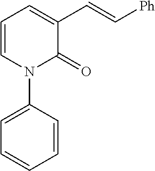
C1=CC=C(C=C[Ph])C(=O)N1C1=CC=CC=C1
